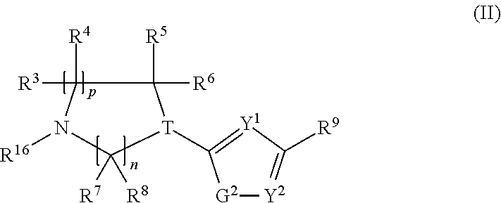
[R16]N1C([R4])([R3])C([R5])([R6])[T](C2=[Y1]C([R9])=[Y2][G2]2)C1([R7])[R8]
